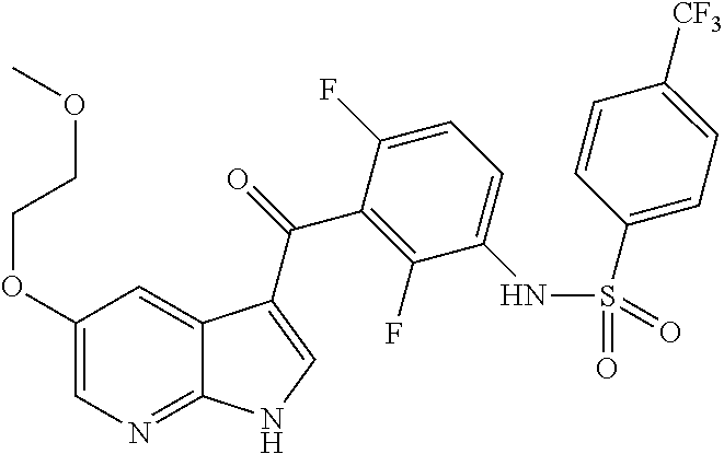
C1(OCCOC)=CN=C2C(=C1)C(C(=O)C1=C(F)C(NS(C3=CC=C([CF3])C=C3)(=O)=O)=CC=C1F)=CN2
